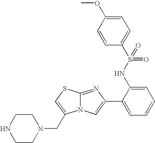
N12C(=NC(C3=CC=CC=C3NS(=O)(C3=CC=C(OC)C=C3)=O)=C1)SC=C2CN1CCNCC1
